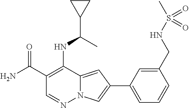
C1(C(N)=O)=C(NC(C2CC2)C)C2=CC(C3=CC=CC(CNS(C)(=O)=O)=C3)=CN2N=C1
